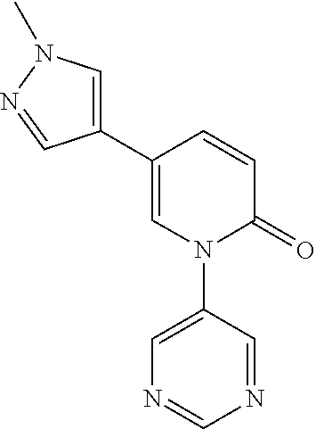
N1=CC(N2C(=O)C=CC(C3=CN(C)N=C3)=C2)=CN=C1
